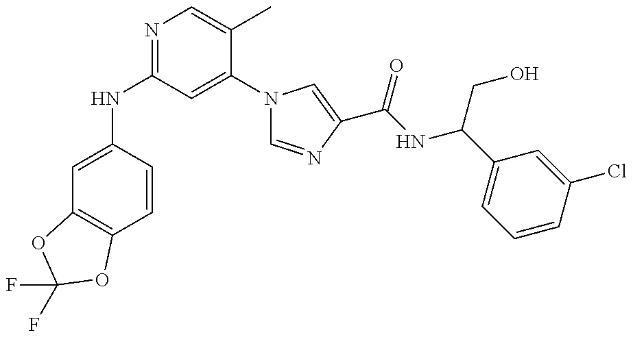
C1=C(NC2=NC=C(C)C(N3C=NC(C(NC(C4=CC=CC(Cl)=C4)CO)=O)=C3)=C2)C=CC2=C1OC(F)(F)O2
